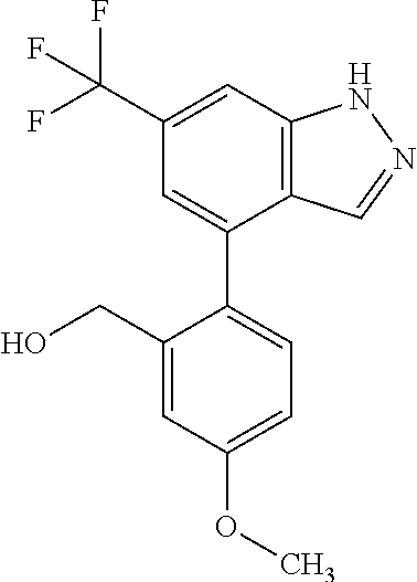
C12=C(C=C(C(F)(F)F)C=C1C1=CC=C(OC)C=C1CO)NN=C2
